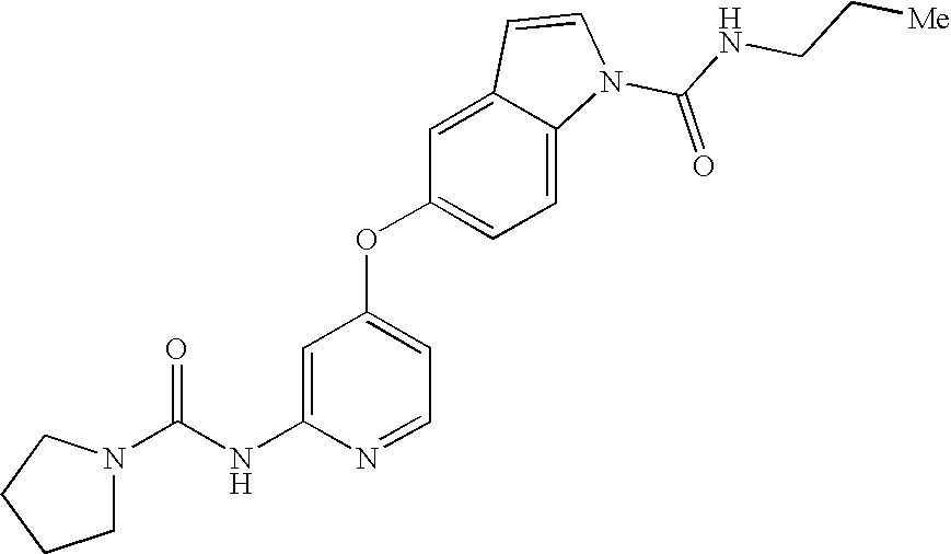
C1=C(NC(=O)N2CCCC2)N=CC=C1OC1=CC=C2C(=C1)C=CN2C(NCC[Me])=O
